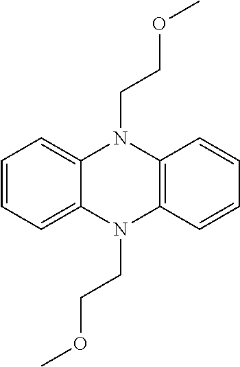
C12=CC=CC=C1N(CCOC)C1=C(N2CCOC)C=CC=C1
